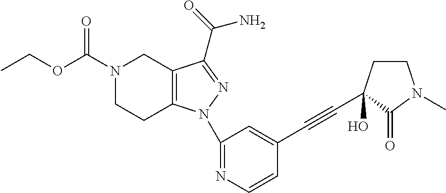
N1(C(OCC)=O)CCC2=C(C1)C(C(N)=O)=NN2C1=NC=CC(C#CC2(O)CCN(C)C2=O)=C1
